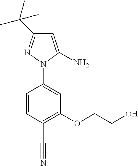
C1=CC(C#N)=C(OCCO)C=C1N1C(N)=CC(C(C)(C)C)=N1
